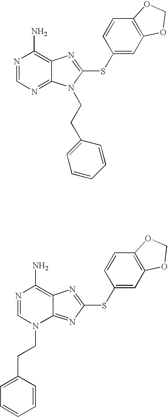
N1=CN=C2C(=C1N)N=C(SC1=CC3=C(C=C1)OCO3)N2CCC1=CC=CC=C1.N1=CN(CCC2=CC=CC=C2)C2=NC(SC3=CC4=C(C=C3)OCO4)=NC2=C1N
